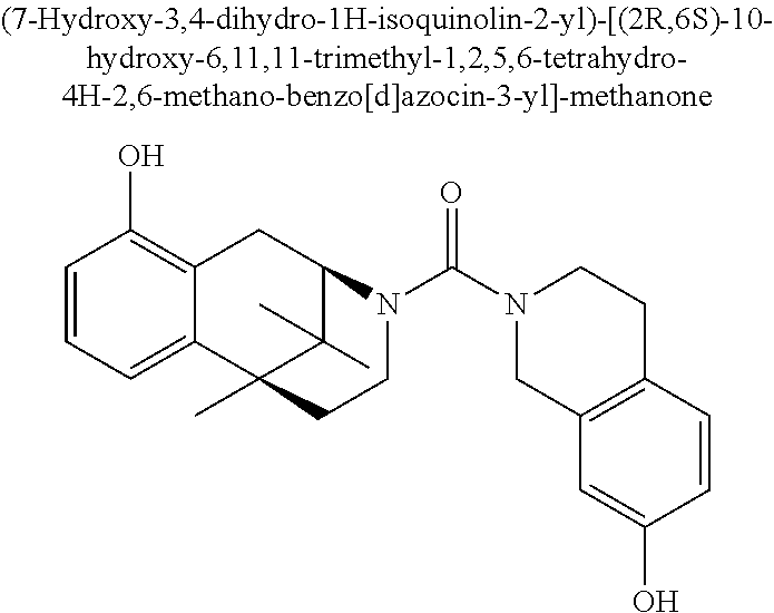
C1=CC=C2C(=C1O)CC1C(C)(C)C2(C)CCN1C(N1CC2=C(CC1)C=CC(O)=C2)=O
